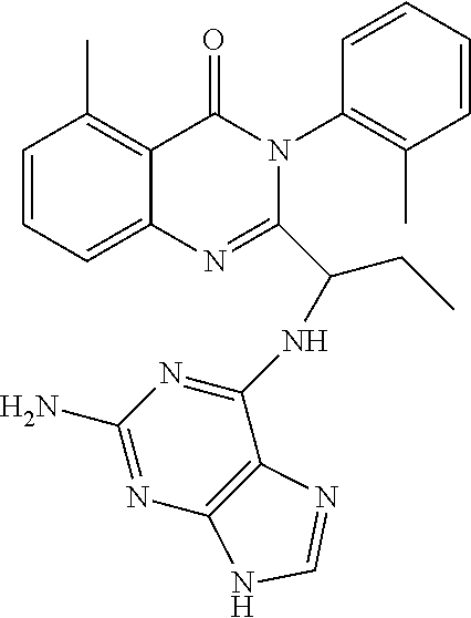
C1=CC=C2C(=C1C)C(=O)N(C1=C(C)C=CC=C1)C(C(CC)NC1=NC(N)=NC3=C1N=CN3)=N2
